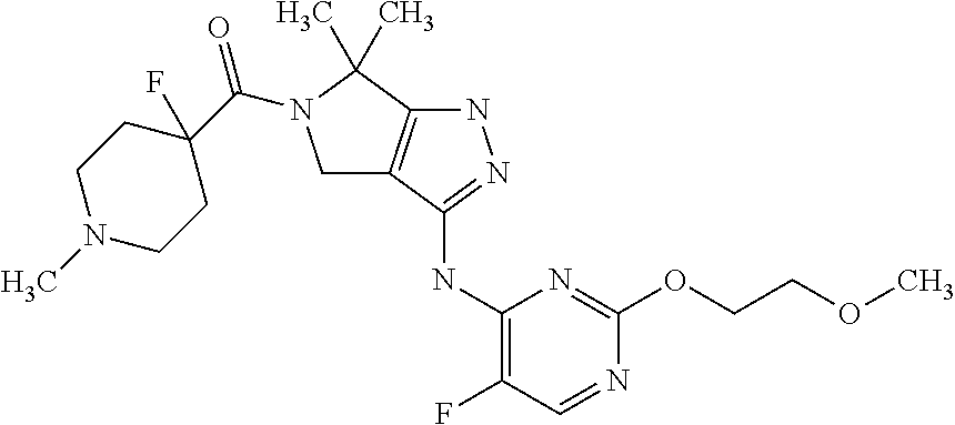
C1(NC2=NNC3=C2CN(C(C2(F)CCN(C)CC2)=O)C3(C)C)=C(F)C=NC(OCCOC)=N1
